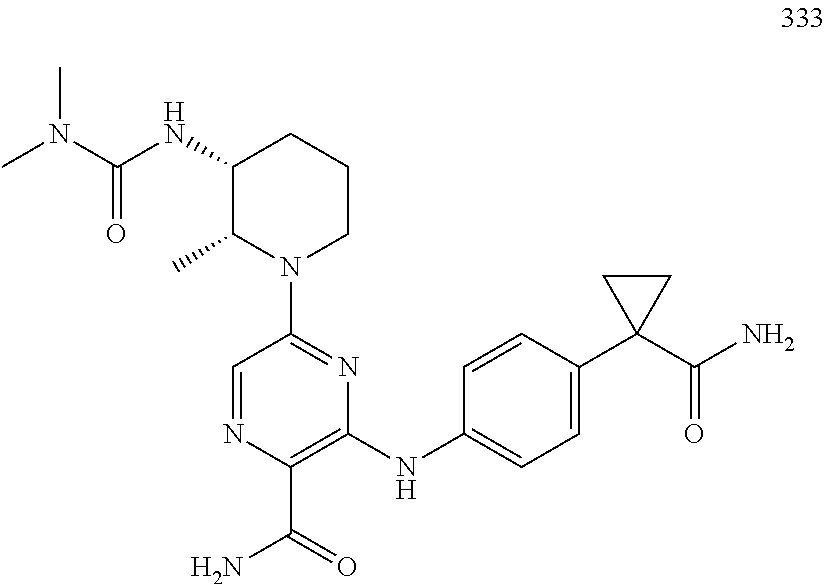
CN(C(NC1C(C)N(C2=NC(NC3=CC=C(C4(C(=O)N)CC4)C=C3)=C(C(=O)N)N=C2)CCC1)=O)C
